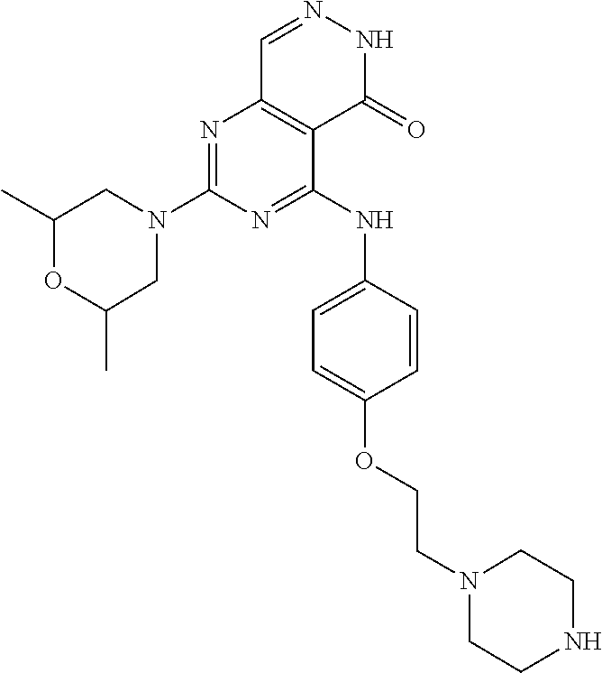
N1=C(N2CC(C)OC(C)C2)N=C(NC2=CC=C(OCCN3CCNCC3)C=C2)C2=C1C=NNC2=O
